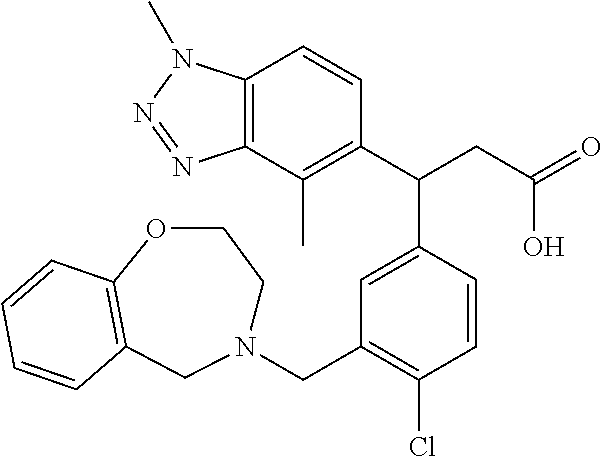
C12=C(C(C)=C(C(CC(=O)O)C3=CC(CN4CCOC5=C(C4)C=CC=C5)=C(Cl)C=C3)C=C1)N=NN2C
